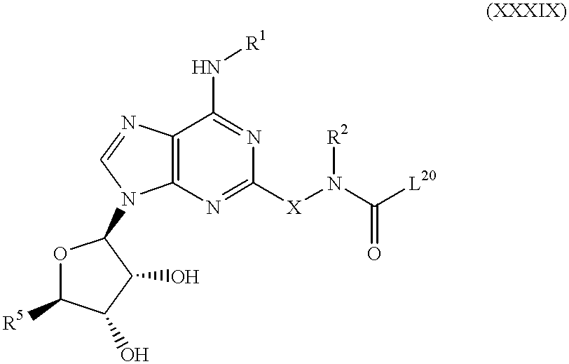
C12=C(N=C([X]N([R2])C([L20])=O)N=C1N[R1])N(C1OC([R5])C(O)C1O)C=N2
